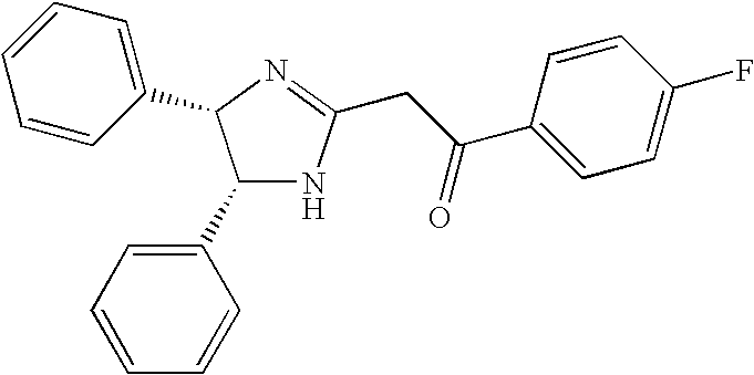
C1(C2=CC=CC=C2)NC(CC(C2=CC=C(F)C=C2)=O)=NC1C1=CC=CC=C1
